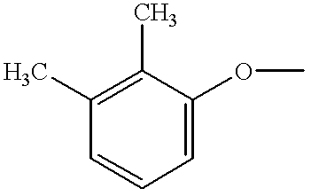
C1=CC=C(OC)C(C)=C1C
